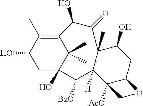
C1C2(O)C(C)(C)C(=C(C)C1O)C(O)C(=O)C1(C)C([H])(C2[BzO])C2([AcO])C(CC1O)OC2
